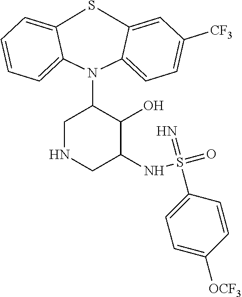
S1C2=CC=CC=C2N(C2CNCC(NS(=O)(=N)C3=CC=C([OCF3])C=C3)C2O)C2=CC=C([CF3])C=C12
